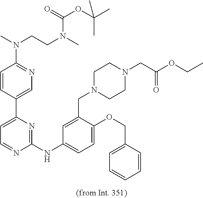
C1=C(C2=CC=NC(NC3=CC=C(OCC4=CC=CC=C4)C(CN4CCN(CC(OCC)=O)CC4)=C3)=N2)C=CC(N(C)CCN(C)C(=O)OC(C)(C)C)=N1
